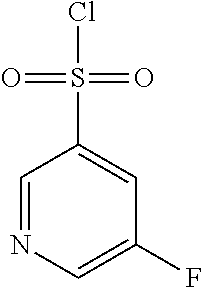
C1=NC=C(F)C=C1S(=O)(=O)Cl
